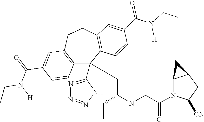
C1(C(=O)N(CC)[H])=CC2=C(C=C1)C(C1=NN=NN1)(CC(NCC(N1C([CN])CC3C1C3)=O)CC)C1=C(CC2)C=C(C(N(CC)[H])=O)C=C1
